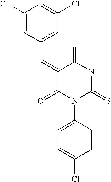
C1(Cl)=CC(C=C2C(=O)N(C3=CC=C(Cl)C=C3)C(=S)NC2=O)=CC(Cl)=C1
